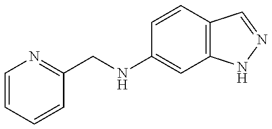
C1=CC=CC(CNC2=CC3=C(C=C2)C=NN3)=N1
